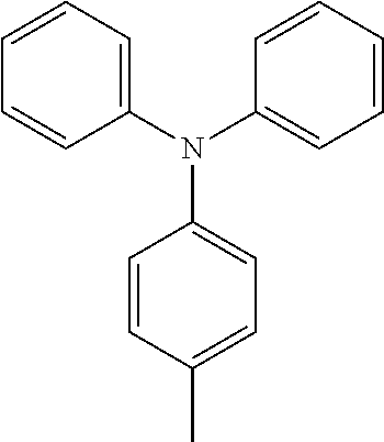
C1=CC=C(N(C2=CC=CC=C2)C2=CC=C(C)C=C2)C=C1
